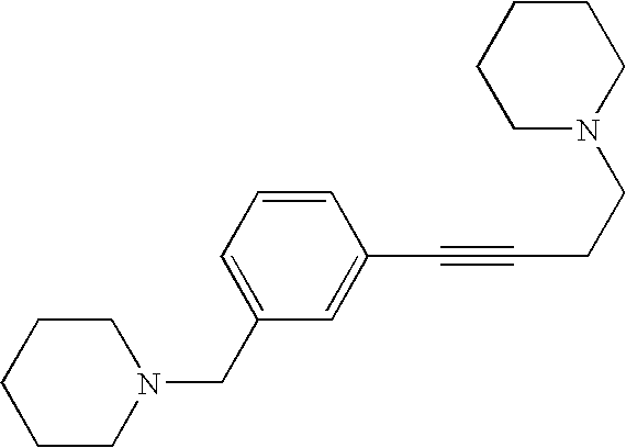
C1CN(CC2=CC=CC(C#CCCN3CCCCC3)=C2)CCC1
